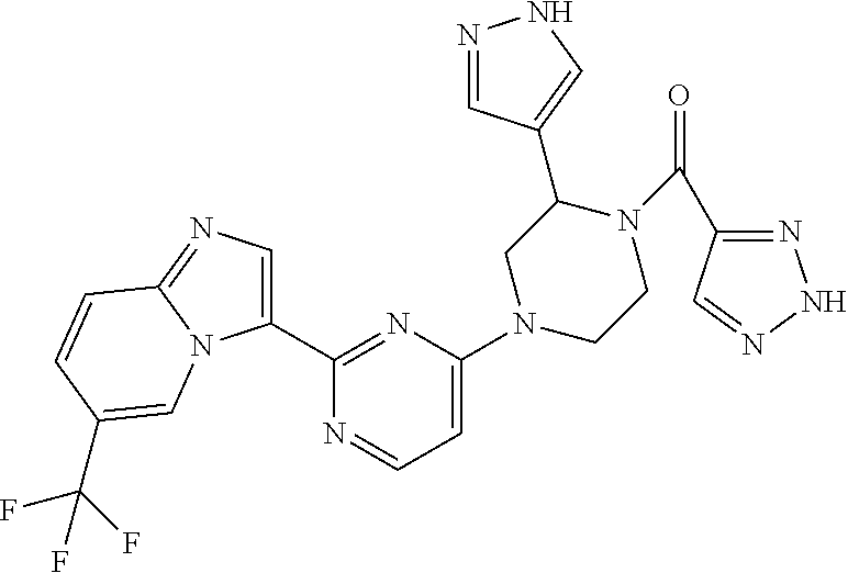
N1=CC(C2CN(C3=CC=NC(C4=CN=C5N4C=C(C(F)(F)F)C=C5)=N3)CCN2C(=O)C2=NNN=C2)=CN1
